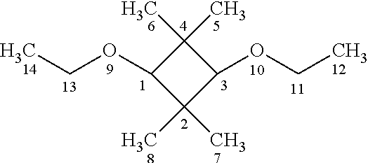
CC1(C)C(OCC)C(C)(C)C1OCC
